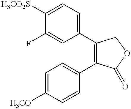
C1=C(F)C([H3CO2S])=CC=C1C1=C(C2=CC=C([H3CO])C=C2)C(=O)OC1
